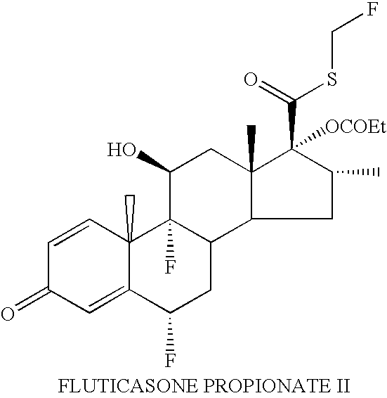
C1=CC2(C)C(=CC1=O)C(F)CC1C2(F)C(O)CC2(C)C1CC(C)C2([OCOEt])C(SCF)=O.[FLUTICASONE PROPIONATE II]
